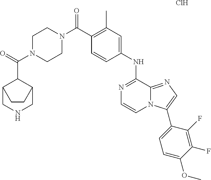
C(C1=C(C)C=C(NC2=NC=CN3C2=NC=C3C2=CC=C(OC)C(F)=C2F)C=C1)(=O)N1CCN(C(=O)C2C3CNCC2CC3)CC1.Cl
